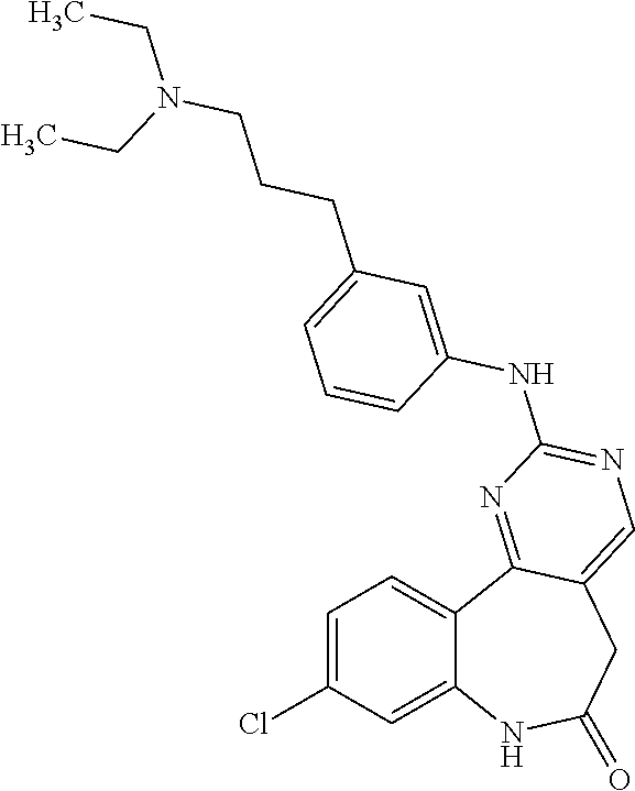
C12=CC(Cl)=CC=C1C1=NC(NC3=CC(CCCN(CC)CC)=CC=C3)=NC=C1CC(=O)N2
